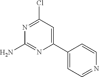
ClC1=NC(N)=NC(C2=CC=NC=C2)=C1
